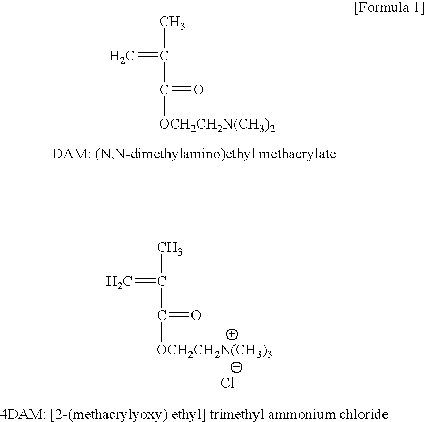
C=C(C)C(=O)[OCH2CH2N(CH3)2].C=C(C)C(=O)[OCH2CH2N(CH3)3].Cl
